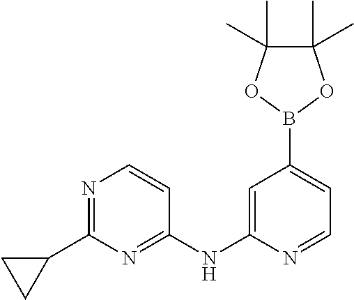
C1(NC2=CC(B3OC(C)(C)C(C)(C)O3)=CC=N2)=NC(C2CC2)=NC=C1
